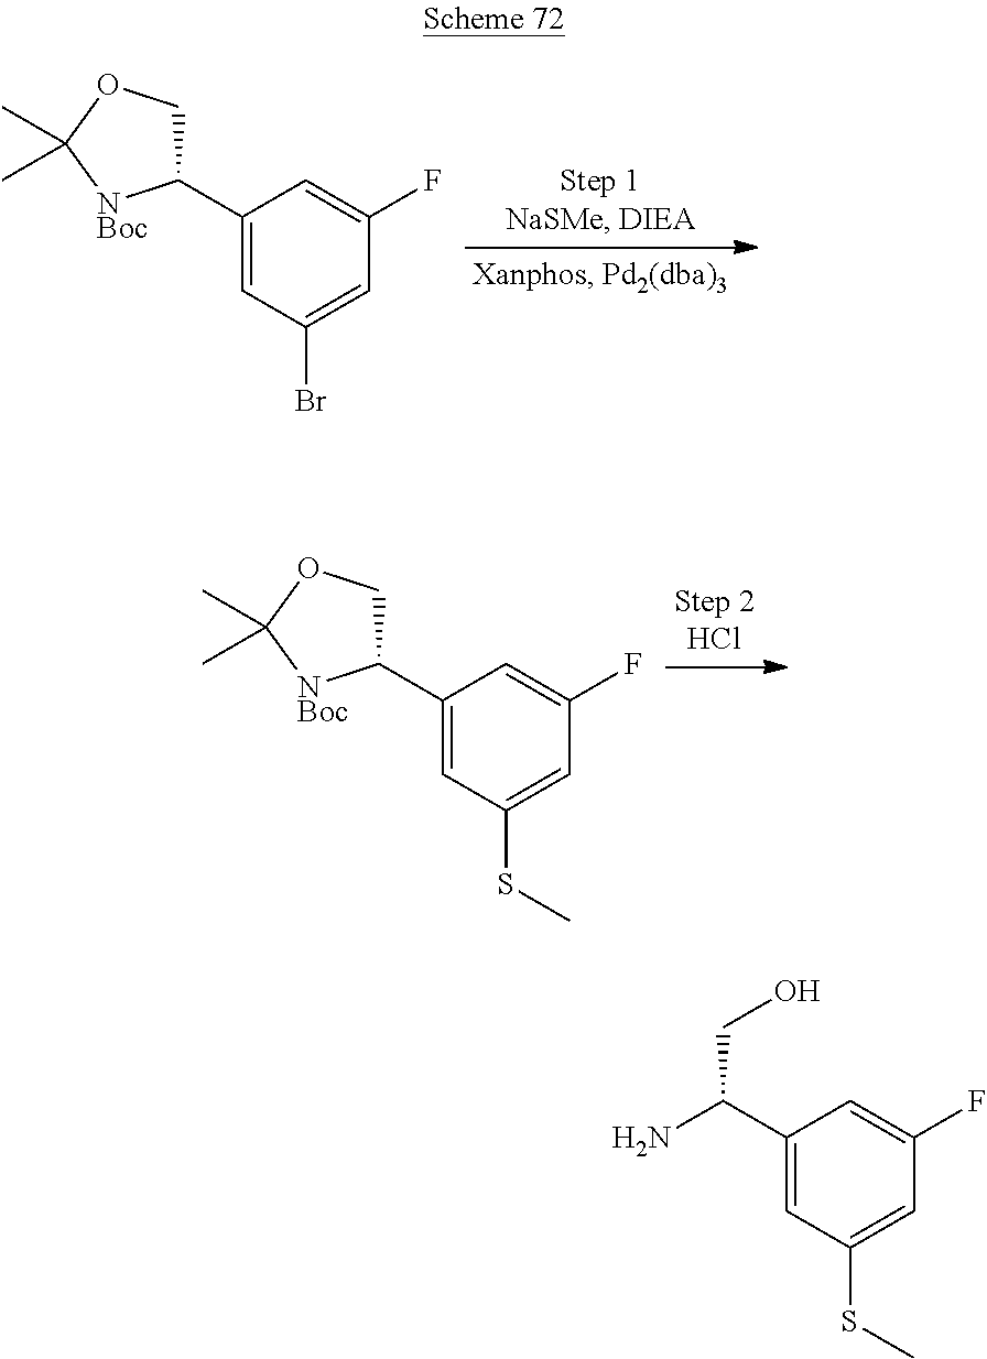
C1(C2=CC(Br)=CC(F)=C2)COC(C)(C)[NBoc]1.C1(C2=CC(SC)=CC(F)=C2)COC(C)(C)[NBoc]1.C1(C(N)CO)=CC(SC)=CC(F)=C1
